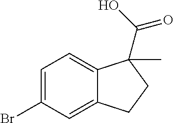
C1=C(Br)C=C2C(=C1)C(C(O)=O)(C)CC2
